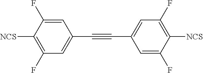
C1=C(F)C([NCS])=C(F)C=C1C#CC1=CC(F)=C([NCS])C(F)=C1
